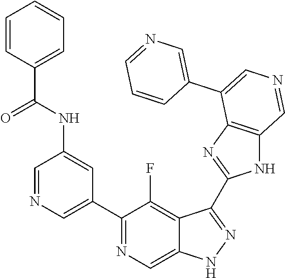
C1(C2=CN=CC(NC(C3=CC=CC=C3)=O)=C2)=NC=C2C(=C1F)C(C1=NC3=C(N1)C=NC=C3C1=CN=CC=C1)=NN2
